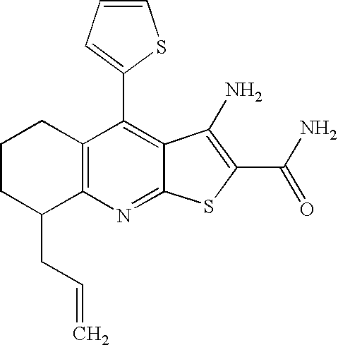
C1CC(CC=C)C2=C(C1)C(C1=CC=CS1)=C1C(=N2)SC(C(N)=O)=C1N
